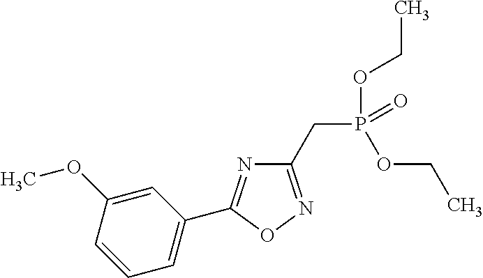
C(P(=O)(OCC)OCC)C1=NOC(C2=CC=CC(OC)=C2)=N1
